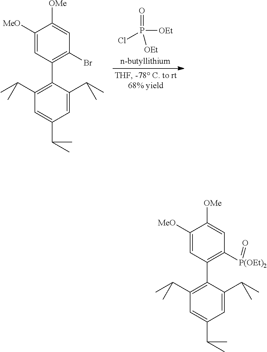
P([OEt])(Cl)([OEt])=O.C1([MeO])=CC(C2=C(C(C)C)C=C(C(C)C)C=C2C(C)C)=C(Br)C=C1[OMe].C1([MeO])=CC(C2=C(C(C)C)C=C(C(C)C)C=C2C(C)C)=C([P(OEt)2]=O)C=C1[OMe]
